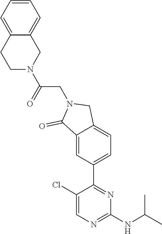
C1(Cl)=CN=C(NC(C)C)N=C1C1=CC=C2C(=C1)C(=O)N(CC(N1CC3=CC=CC=C3CC1)=O)C2
